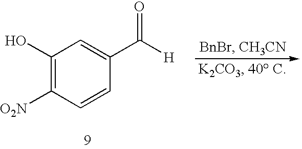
C1(O)=C([O2N])C=CC(C([H])=O)=C1
